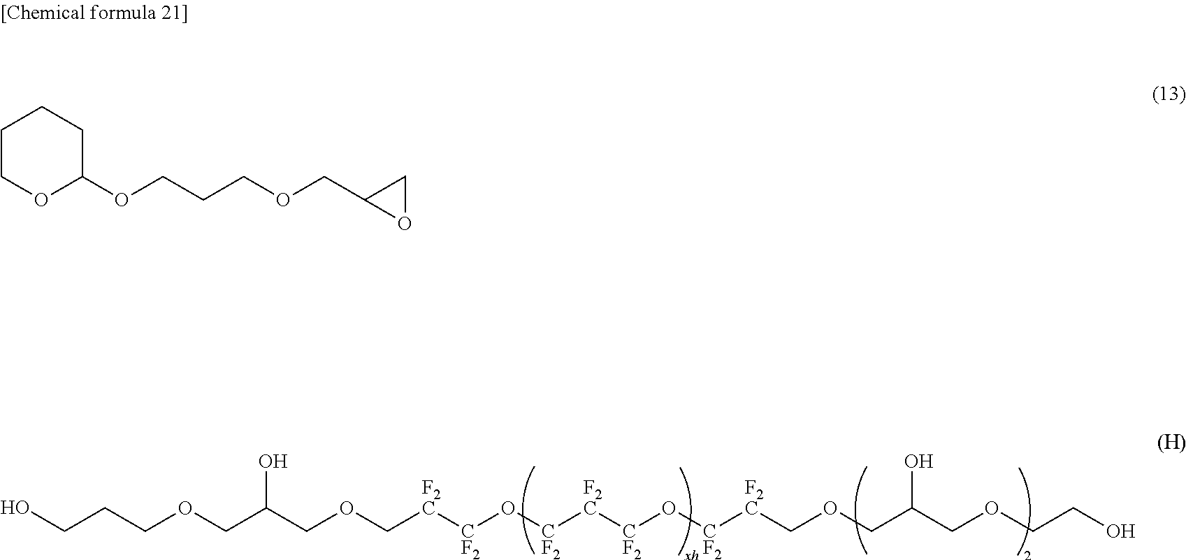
C(CCOCC(COC[F2C][CF2]O[CF2][F2C][CF2]O[CF2][F2C]COCC(COCCO)O)O)O.C1COC(OCCCOCC2OC2)CC1
